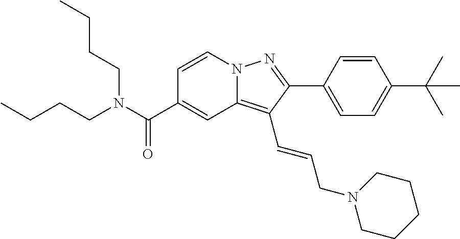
C1=CN2C(=C(C=CCN3CCCCC3)C(C3=CC=C(C(C)(C)C)C=C3)=N2)C=C1C(N(CCCC)CCCC)=O
